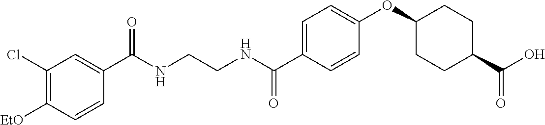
C1(C(NCCNC(C2=CC=C(OC3CCC(C(O)=O)CC3)C=C2)=O)=O)=CC(Cl)=C([EtO])C=C1
